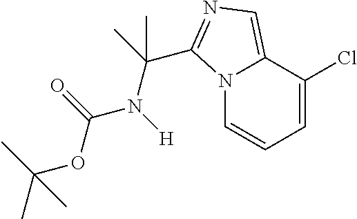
N12C=CC=C(Cl)C1=CN=C2C(C)(N([H])C(=O)OC(C)(C)C)C
